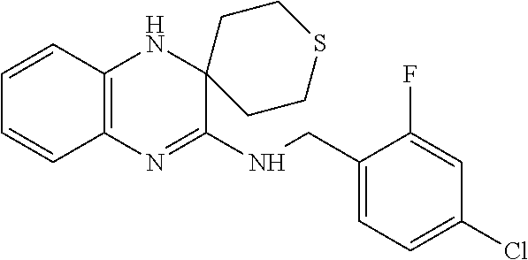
C1(CNC2=NC3=C(NC24CCSCC4)C=CC=C3)=CC=C(Cl)C=C1F
